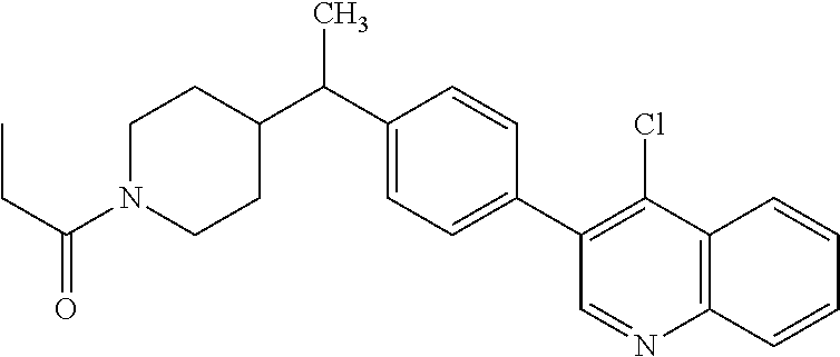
C1=C(C2=C(Cl)C3=C(N=C2)C=CC=C3)C=CC(C(C2CCN(C(=O)CC)CC2)C)=C1
